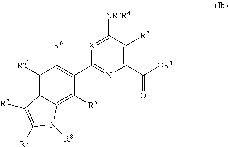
C1([R6])=C2C(=C([R5])C(C3=NC(C([OR1])=O)=C([R2])C([NR3R4])=[X]3)=C1[R6])N([R8])C([R7])=C2[R7]
